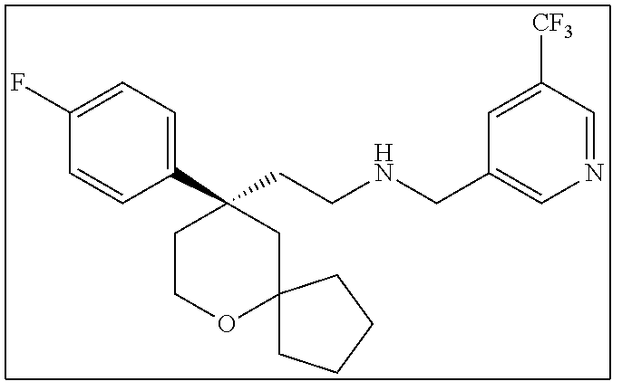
C1(C2(CCNCC3=CN=CC([CF3])=C3)CCOC3(C2)CCCC3)=CC=C(F)C=C1
